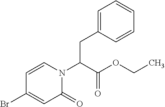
C(C(N1C=CC(Br)=CC1=O)C(OCC)=O)C1=CC=CC=C1
